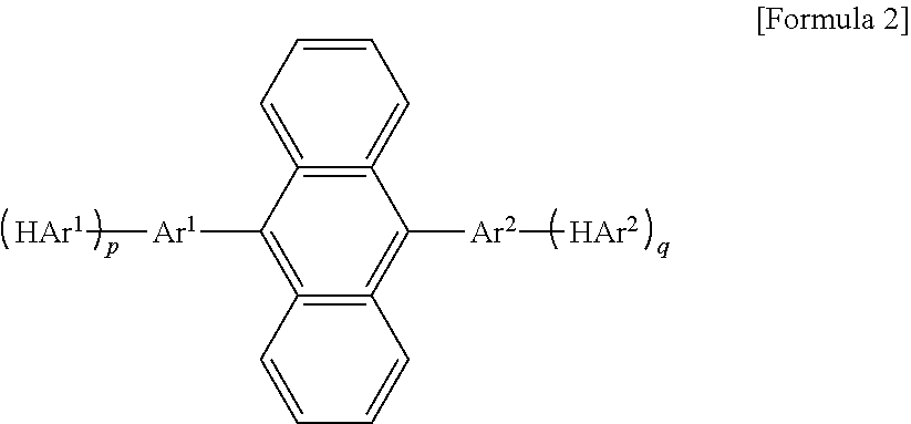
C1=CC=C2=C(=C1)C([Ar2][HAr2])=C1=C(=C2[Ar1][HAr1])C=CC=C1
